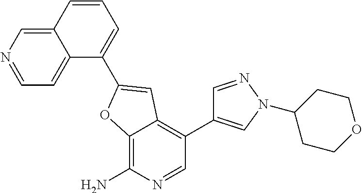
C12=CN=CC=C1C(C1=CC3=C(C4=CN(C5CCOCC5)N=C4)C=NC(N)=C3O1)=CC=C2
